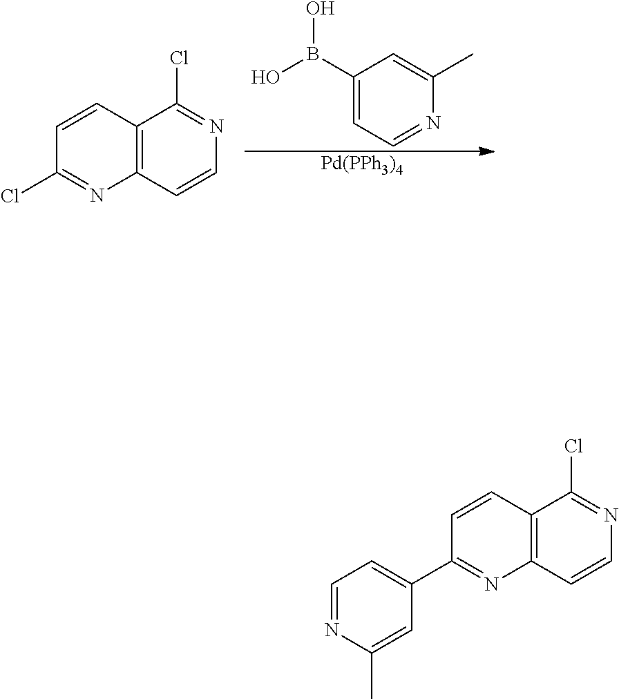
C1(B(O)O)=CC=NC(C)=C1.[Pd(PPh3)4].C1=CC2=C(N=C1Cl)C=CN=C2Cl.C1=CC2=C(N=C1C1=CC=NC(C)=C1)C=CN=C2Cl
